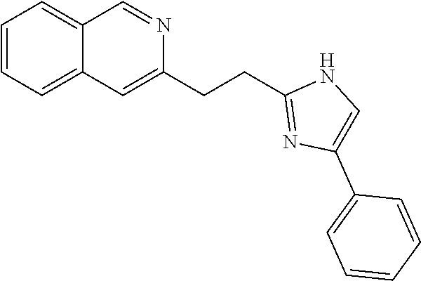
C1=CC=C2C(=C1)C=NC(CCC1=NC(C3=CC=CC=C3)=CN1)=C2
